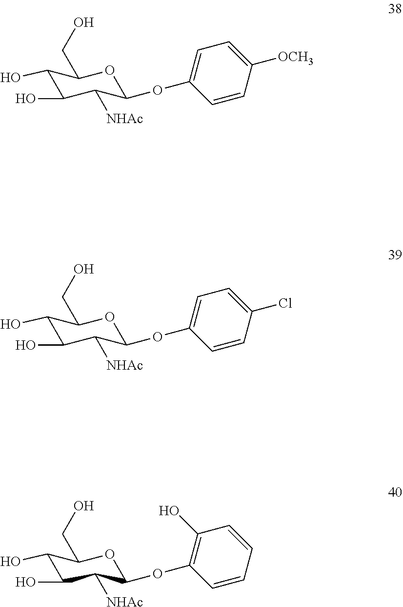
C1(O)C(O)C([NHAc])C(OC2=CC=C([OCH3])C=C2)OC1CO.C1(O)C(O)C([NHAc])C(OC2=CC=C(Cl)C=C2)OC1CO.C1(O)C(O)C([NHAc])C(OC2=C(O)C=CC=C2)OC1CO
